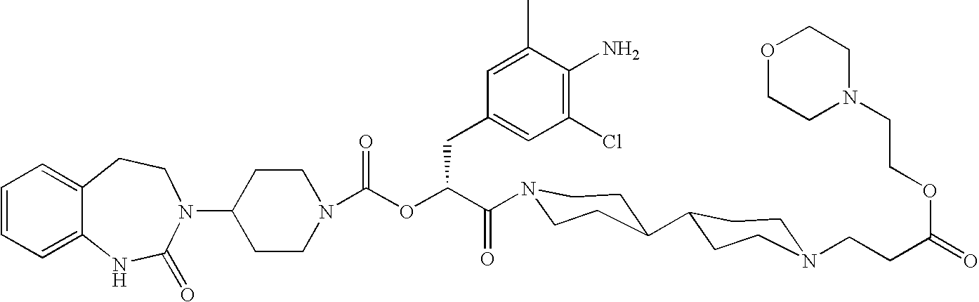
C12=CC=CC=C1NC(=O)N(C1CCN(C(OC(C(=O)N3CCC(C4CCN(CCC(=O)OCCN5CCOCC5)CC4)CC3)CC3=CC(Cl)=C(N)C(C)=C3)=O)CC1)CC2
